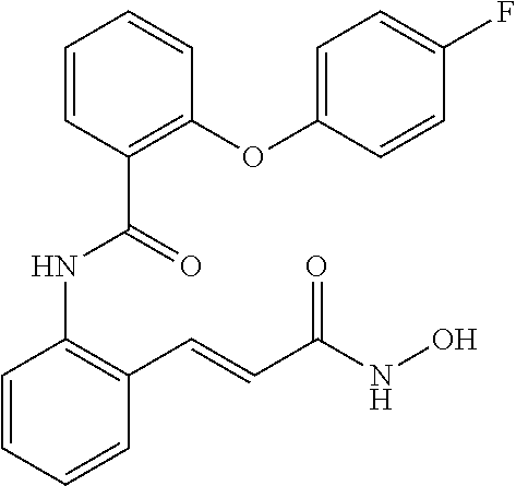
C1=CC=CC(C=CC(NO)=O)=C1NC(C1=C(OC2=CC=C(F)C=C2)C=CC=C1)=O
